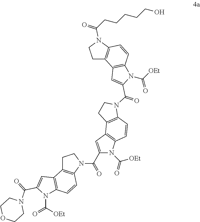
N1(C(=O)C2=CC3=C(C=CC4=C3CCN4C(C3=CC4=C(C=CC5=C4CCN5C(=O)C4=CC5=C(C=CC6=C5CCN6C(CCCCCO)=O)N4C([OEt])=O)N3C(=O)[OEt])=O)N2C([OEt])=O)CCOCC1
